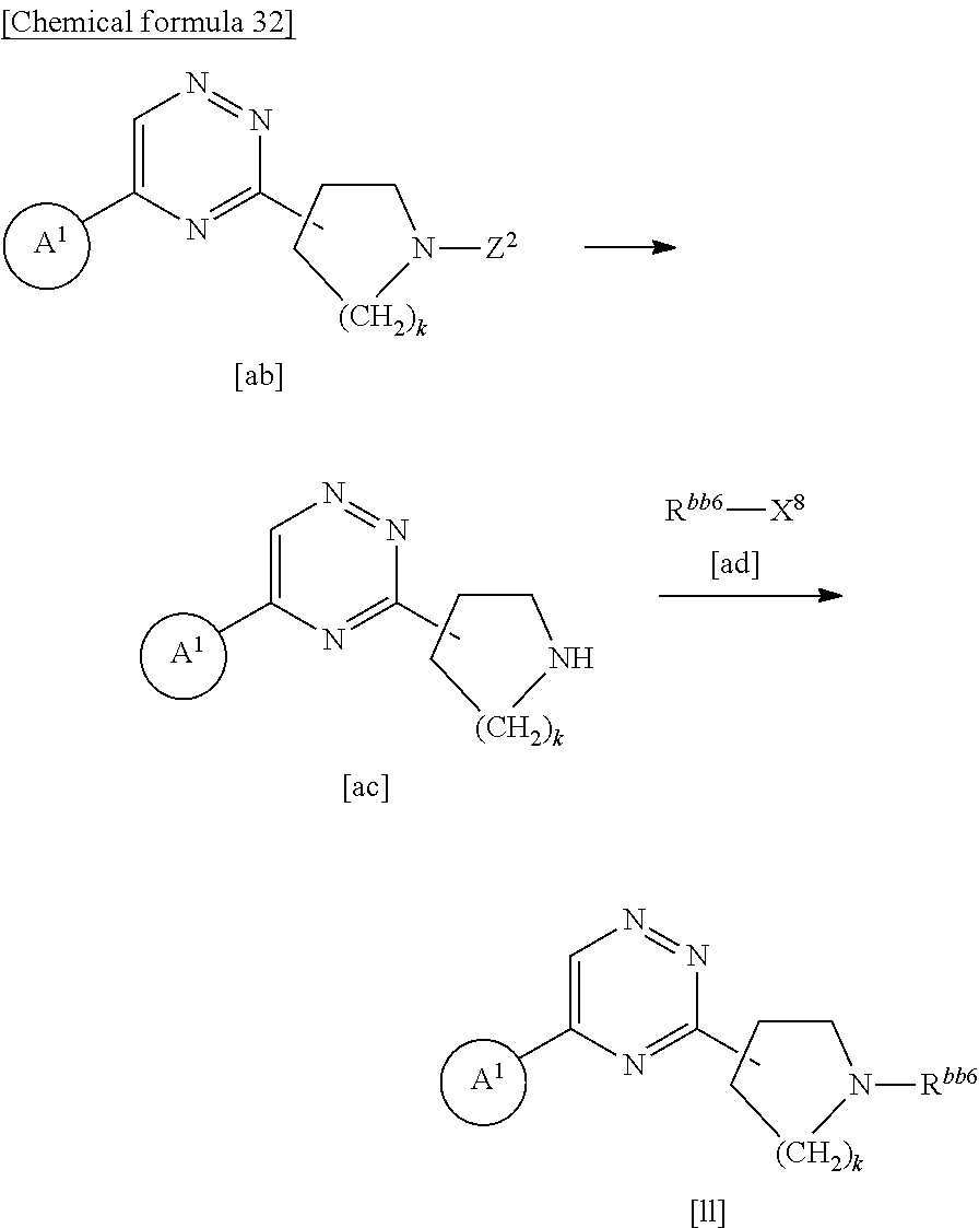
C1=C([A1])N=C(C)N=N1.C1CC[(CH2)k]N1[Rbb6].C1=C([A1])N=C(C)N=N1.C1CC[(CH2)k]N1.[Rbb6][X8].C1=C([A1])N=C(C)N=N1.C1CC[(CH2)k]N1[Z2]
